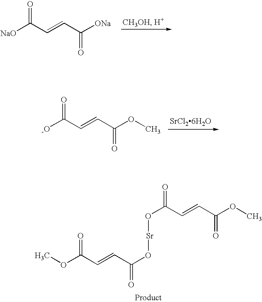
O(C(C=CC(O[Sr]OC(C=CC(OC)=O)=O)=O)=O)C.[NaO]C(C=CC([ONa])=O)=O.[SrCl26H2O].[-O]C(C=CC(OC)=O)=O
